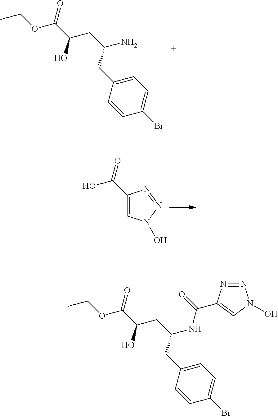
C1=CC(CC(CC(C(OCC)=O)O)N)=CC=C1Br.C1(C(O)=O)=CN(O)N=N1.C1=CC(CC(CC(C(OCC)=O)O)NC(=O)C2=CN(O)N=N2)=CC=C1Br
